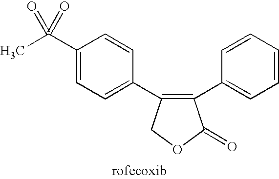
CC(C1=CC=C(C2=C(C3=CC=CC=C3)C(=O)OC2)C=C1)(=O)=O
